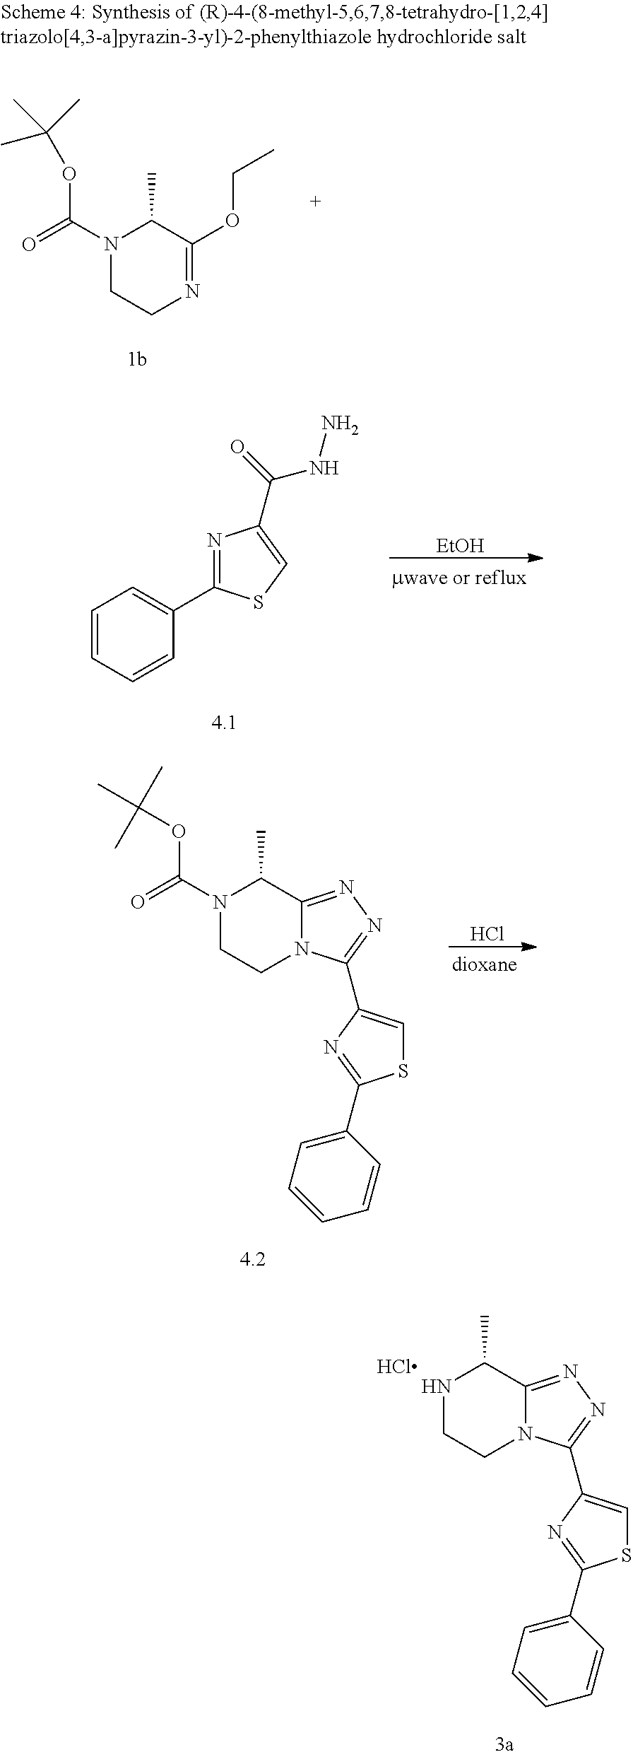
N1(C(=O)OC(C)(C)C)CCN=C(OCC)C1C.C1=CC=CC(C2=NC(C(=O)NN)=CS2)=C1.[EtOH].S1C=C(C2=NN=C3N2CCN(C(=O)OC(C)(C)C)C3C)N=C1C1=CC=CC=C1.Cl.S1C=C(C2=NN=C3N2CCNC3C)N=C1C1=CC=CC=C1
